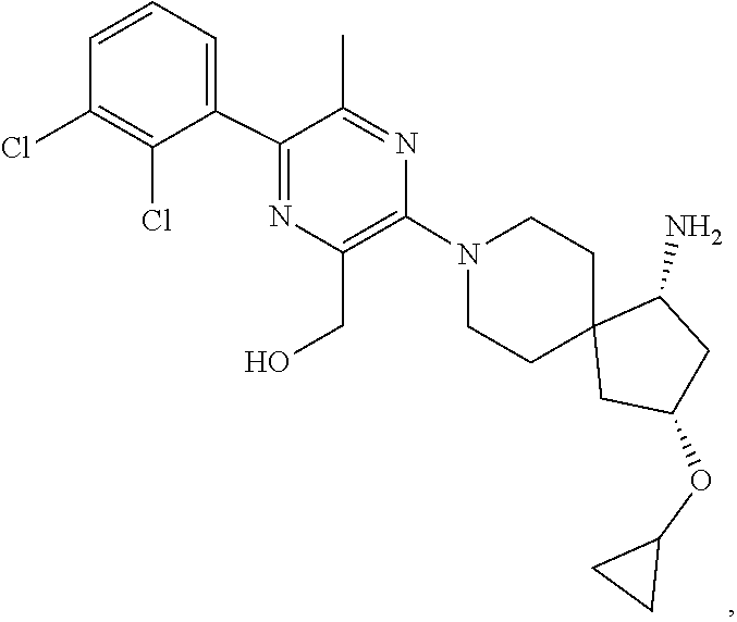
C1CN(C2=C(CO)N=C(C3=CC=CC(Cl)=C3Cl)C(C)=N2)CCC12CC(OC1CC1)CC2N
